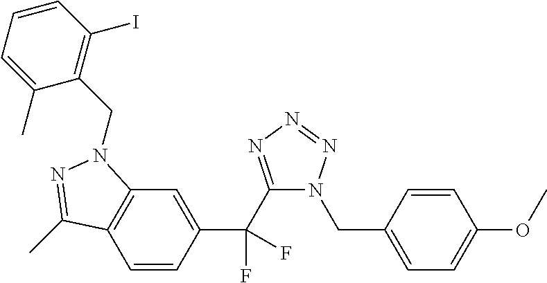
C1=CC(C(C2=NN=NN2CC2=CC=C(OC)C=C2)(F)F)=CC2=C1C(C)=NN2CC1=C(I)C=CC=C1C
